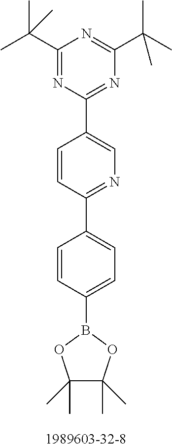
C1=CC(C2=CC=C(B3OC(C)(C)C(C)(C)O3)C=C2)=NC=C1C1=NC(C(C)(C)C)=NC(C(C)(C)C)=N1
